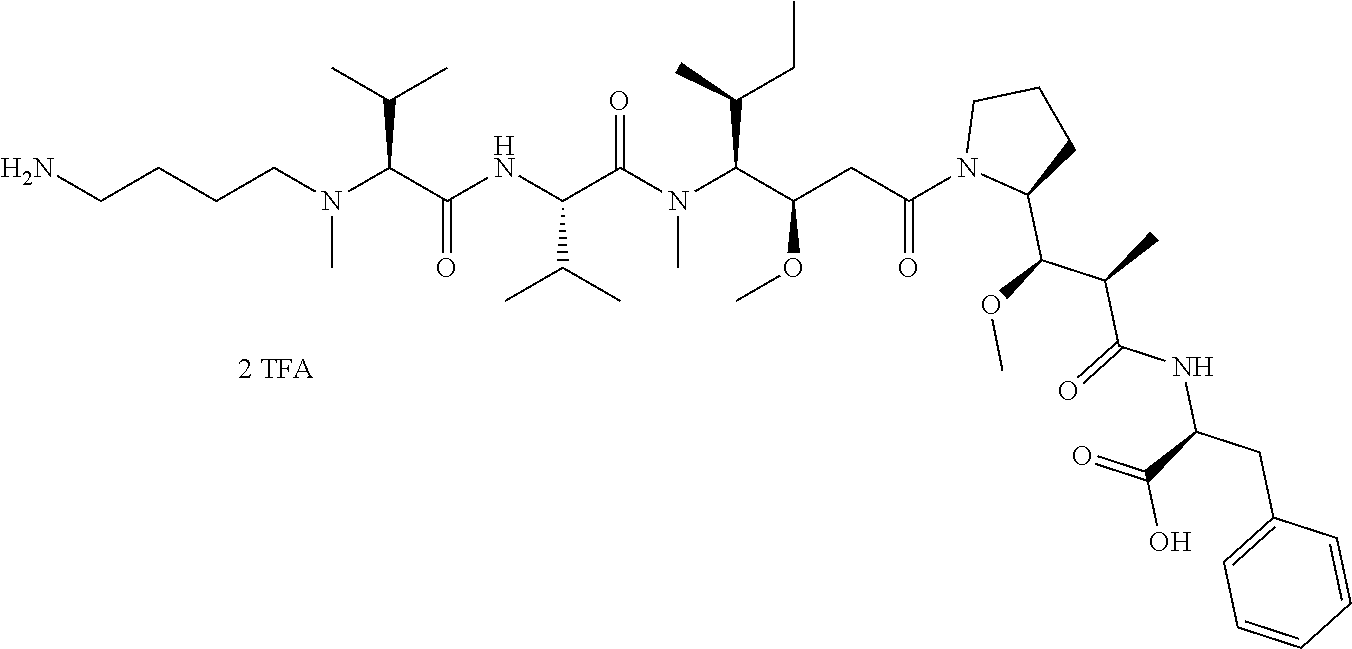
C(CCN(C(C(C)C)C(NC(C(=O)N(C(C(C)CC)C(CC(N1C(C(OC)C(C)C(=O)NC(CC2=CC=CC=C2)C(=O)O)CCC1)=O)OC)C)C(C)C)=O)C)CN
